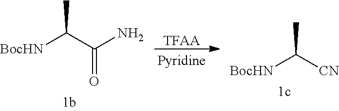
[BocHN]C(C(N)=O)C.[TFAA].[BocHN]C([CN])C
